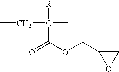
[R]C(C)(CC)C(OCC1OC1)=O
